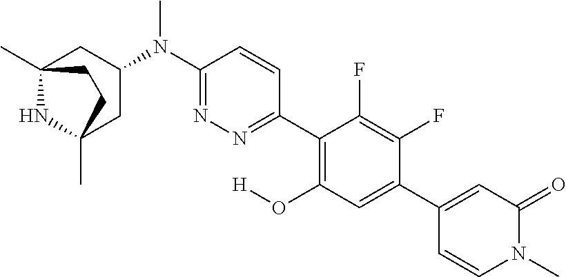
C12(C)NC(C)(CC(N(C3=NN=C(C4=C(O[H])C=C(C5=CC(=O)N(C)C=C5)C(F)=C4F)C=C3)C)C1)CC2
